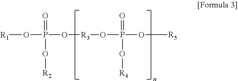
[R1]OP(=O)(O[R2])O[R3]OP(=O)(O[R5])O[R4]
